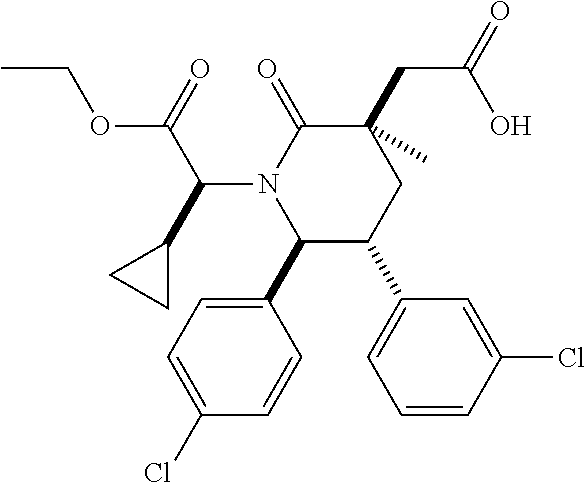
C1(C2=CC=C(Cl)C=C2)C(C2=CC=CC(Cl)=C2)CC(CC(=O)O)(C)C(=O)N1C(C1CC1)C(=O)OCC
